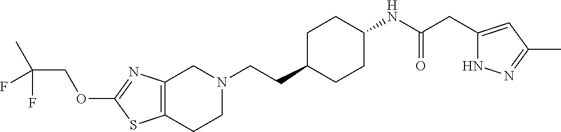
C12=C(CCN(CCC3CCC(NC(CC4=CC(C)=NN4)=O)CC3)C1)SC(OCC(C)(F)F)=N2
